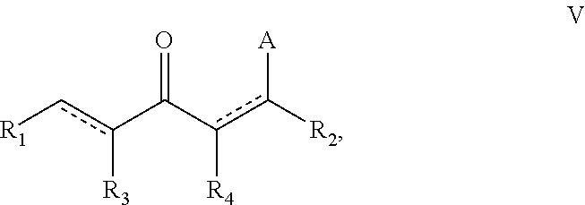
[R1]cc(C(c(c([R2])[A])[R4])=O)[R3]
